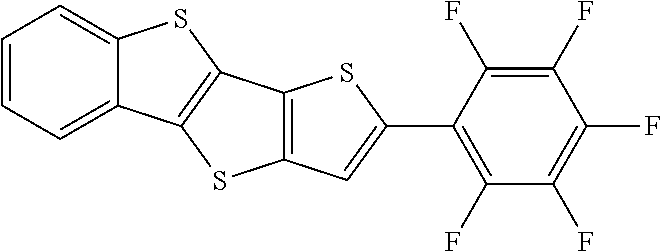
C1=C2C(=CC=C1)SC1=C2SC2=C1SC(C1=C(F)C(F)=C(F)C(F)=C1F)=C2
